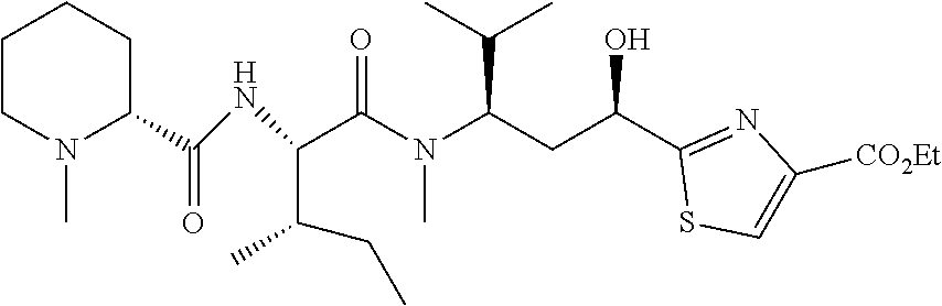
C1CN(C)C(C(=O)NC(C(N(C(CC(C2=NC([CO2Et])=CS2)O)C(C)C)C)=O)C(C)CC)CC1
